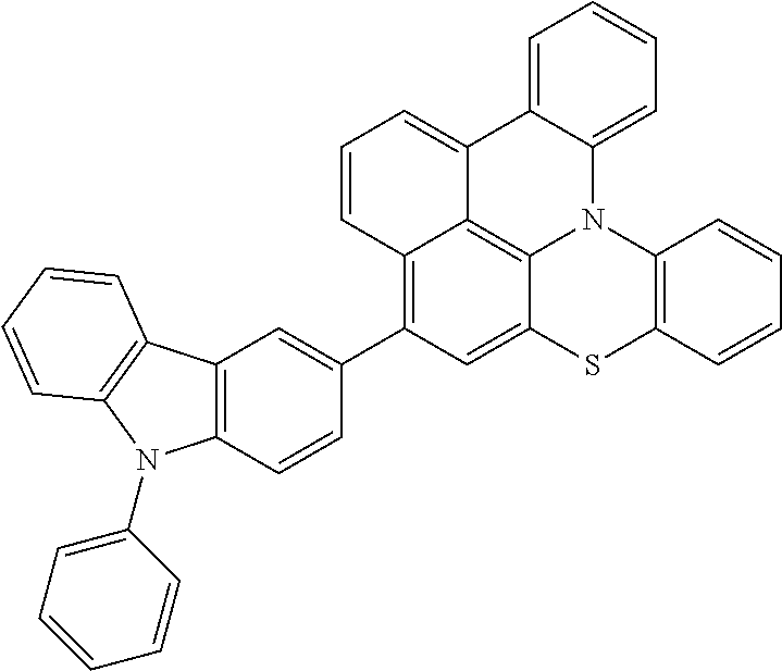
C1=CC=C2C(=C1)C1=CC=CC3=C(C4=CC5=C(C=C4)N(C4=CC=CC=C4)C4=C5C=CC=C4)C=C4C(=C13)N2C1=C(S4)C=CC=C1
